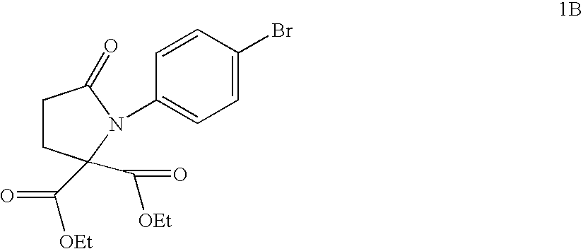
C1CC(C([OEt])=O)(C([OEt])=O)N(C2=CC=C(Br)C=C2)C1=O
